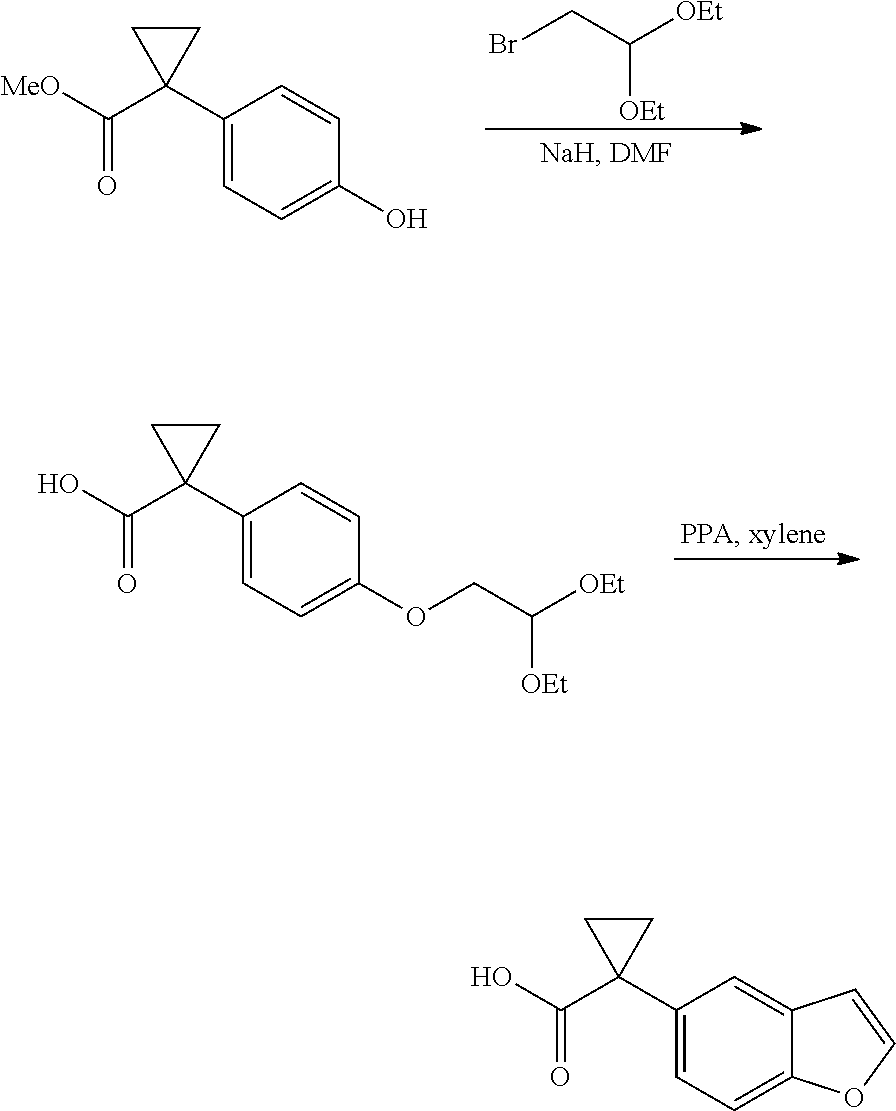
C([OEt])(CBr)[OEt].C1(C2(C([MeO])=O)CC2)=CC=C(O)C=C1.C1(C2(C(O)=O)CC2)=CC=C(OCC([OEt])[OEt])C=C1.C1(C2(C(O)=O)CC2)=CC=C2C(=C1)C=CO2
